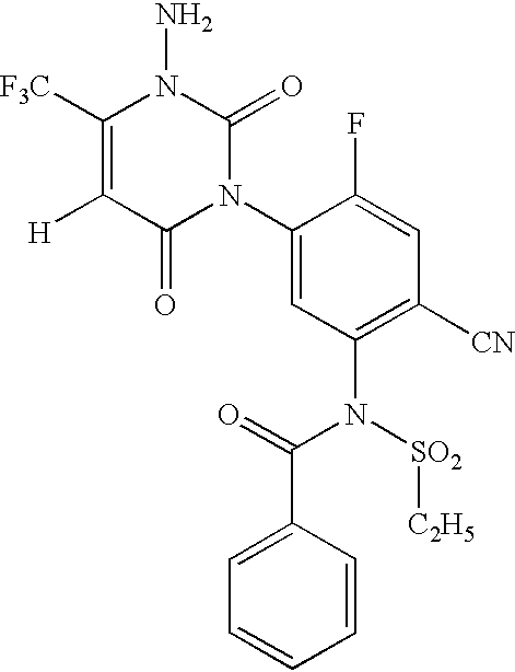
C1(N2C(=O)N(N)C([F3C])=C([H])C2=O)=CC(N([SO2][C2H5])C(=O)C2=CC=CC=C2)=C([CN])C=C1F
